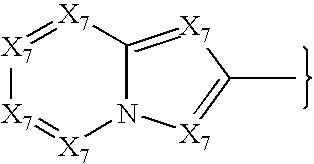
[X7]1=[X7]C2=[X7]C(C)=[X7]N2[X7]=[X7]1
